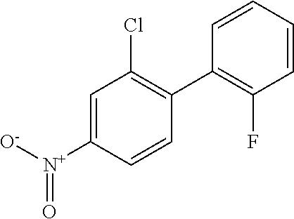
C1=C([N+]([O-])=O)C=CC(C2=C(F)C=CC=C2)=C1Cl
